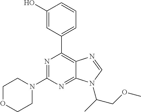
N1=C(N2CCOCC2)N=C2C(=C1C1=CC=CC(O)=C1)N=CN2C(COC)C
